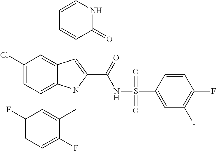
C1(Cl)=CC=C2C(=C1)C(C1=CC=CNC1=O)=C(C(=O)NS(=O)(=O)C1=CC(F)=C(F)C=C1)N2CC1=CC(F)=CC=C1F
